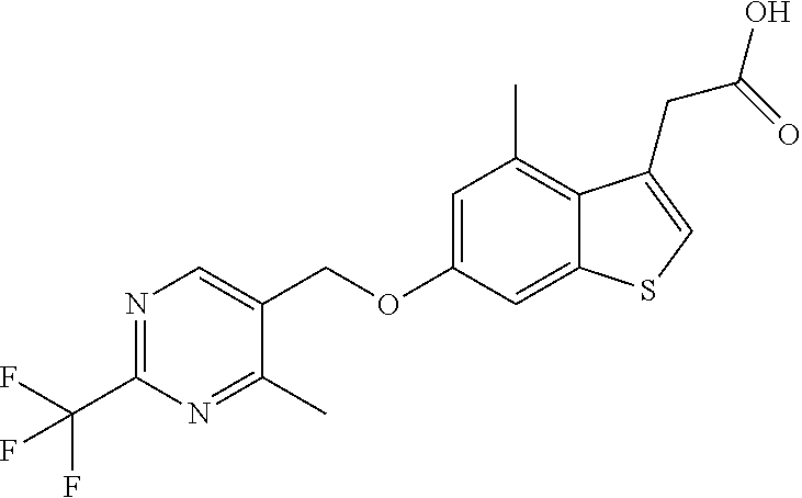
C(OC1=CC(C)=C2C(=C1)SC=C2CC(O)=O)C1=CN=C(C(F)(F)F)N=C1C
